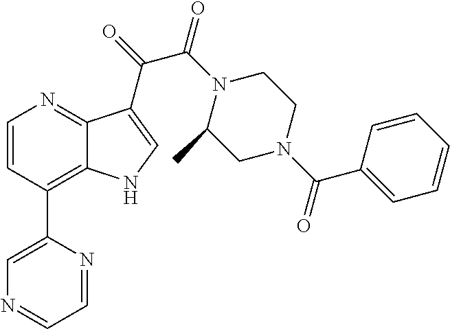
C1=CC(C2=CN=CC=N2)=C2C(=N1)C(C(=O)C(N1C(C)CN(C(C3=CC=CC=C3)=O)CC1)=O)=CN2
